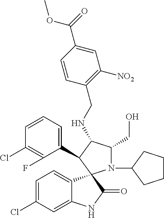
C1=C(Cl)C=C2C(=C1)C1(C(=O)N2)N(C2CCCC2)C(CO)C(NCC2=C([NO2])C=C(C(=O)OC)C=C2)C1C1=CC=CC(Cl)=C1F
